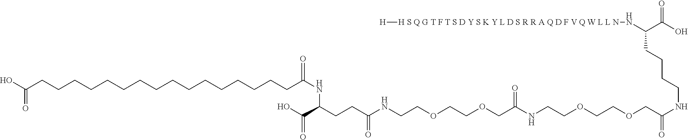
[H][H S Q G T F T S D Y S K Y L D S R R A Q D F V Q W L L N]NC(CCCCNC(=O)COCCOCCNC(COCCOCCNC(CCC(C(O)=O)NC(CCCCCCCCCCCCCCCCC(O)=O)=O)=O)=O)C(=O)O
